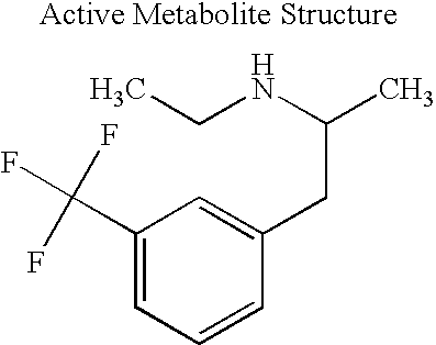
C1(C(F)(F)F)=CC=CC(CC(C)NCC)=C1
